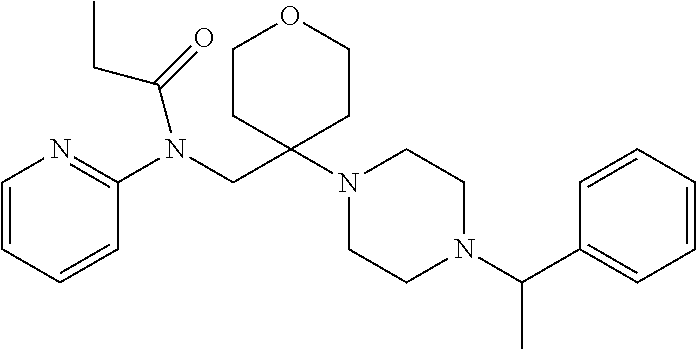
C1=CC=CC(N(CC2(N3CCN(C(C4=CC=CC=C4)C)CC3)CCOCC2)C(=O)CC)=N1
